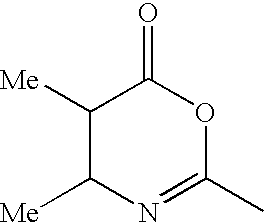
C1([Me])C([Me])C(=O)OC(C)=N1
